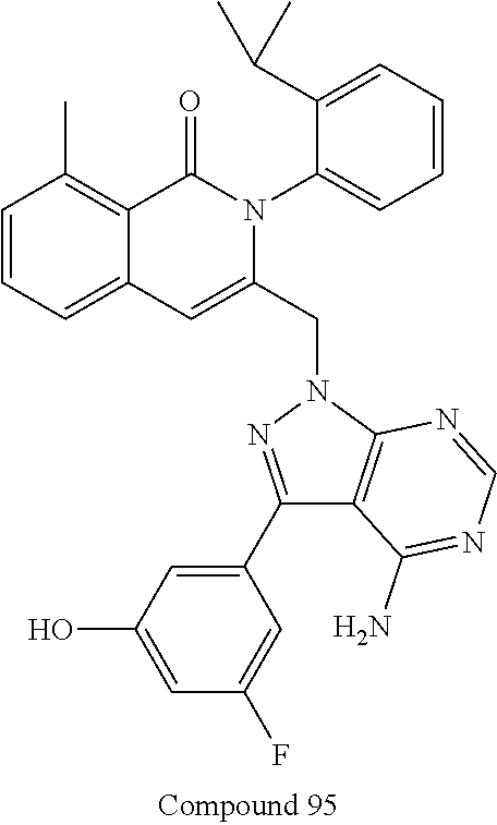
C1=CC=C2C(=C1C)C(=O)N(C1=CC=CC=C1C(C)C)C(CN1N=C(C3=CC(O)=CC(F)=C3)C3=C1N=CN=C3N)=C2
